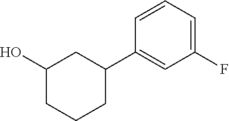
C1(O)CCCC(C2=CC(F)=CC=C2)C1
